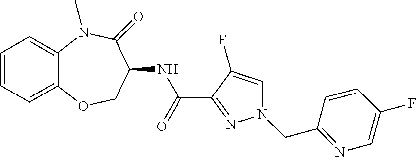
C1=CC=C2C(=C1)N(C)C(=O)C(NC(C1=NN(CC3=NC=C(F)C=C3)C=C1F)=O)CO2
